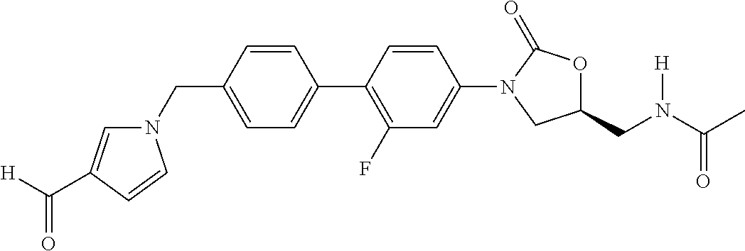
C1(CN2C=C(C([H])=O)C=C2)=CC=C(C2=C(F)C=C(N3C(=O)OC(CN(C(=O)C)[H])C3)C=C2)C=C1
